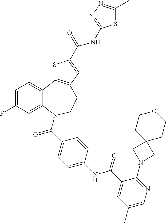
C1=C(F)C=C2C(=C1)C1=C(CCN2C(C2=CC=C(NC(C3=CC(C)=CN=C3N3CC4(C3)CCOCC4)=O)C=C2)=O)C=C(C(=O)NC2=NN=C(C)S2)S1
